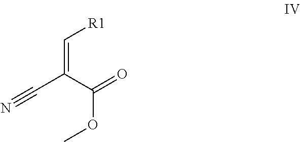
C(=C(C(=O)OC)C#N)[R1]
